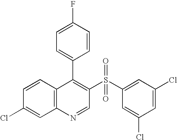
C12=C(C=CC(Cl)=C1)C(C1=CC=C(F)C=C1)=C(S(C1=CC(Cl)=CC(Cl)=C1)(=O)=O)C=N2
